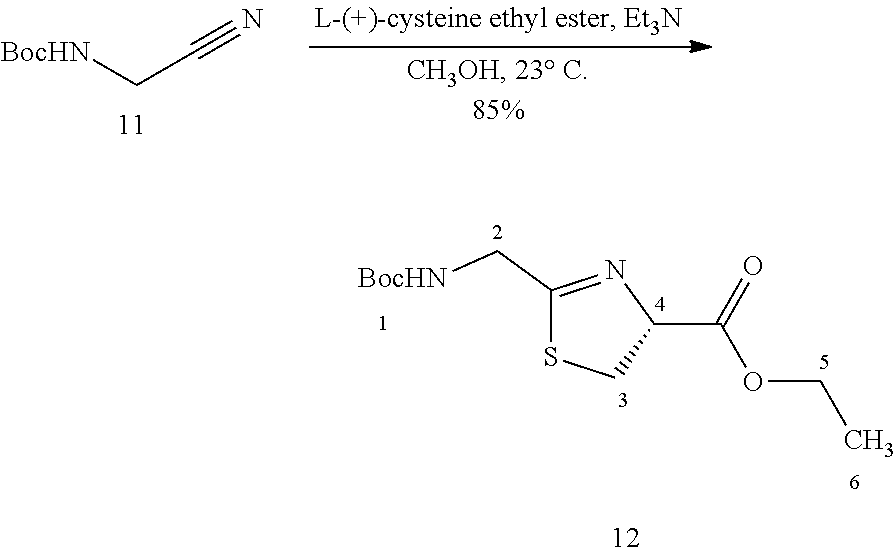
C(C#N)[BocHN].C1(C[BocHN])=NC(C(OCC)=O)CS1
